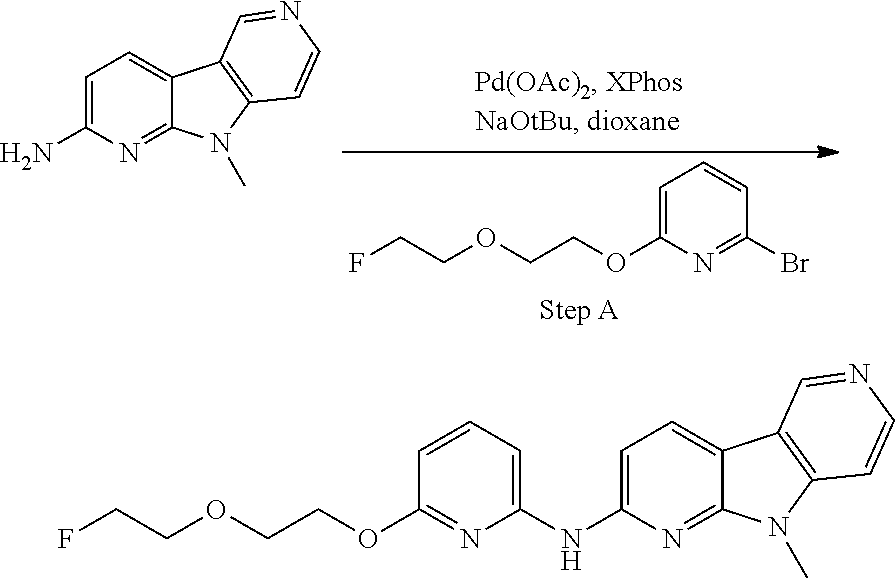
FCCOCCOC1=CC=CC(Br)=N1.C1=C(N)N=C2C(=C1)C1=C(N2C)C=CN=C1.C1(OCCOCCF)=NC(NC2=CC=C3C(=N2)N(C)C2=C3C=NC=C2)=CC=C1
